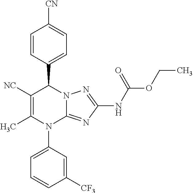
C1=CC(C2C([NC])=C(C)N(C3=CC=CC([CF3])=C3)C3=NC(NC(OCC)=O)=NN23)=CC=C1[CN]
